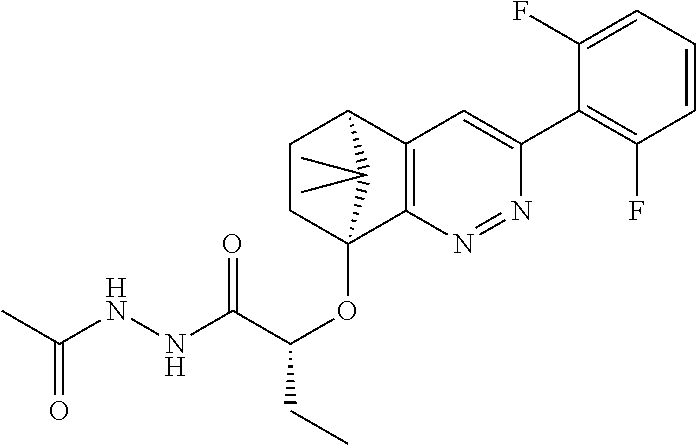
C1CC2(OC(C(NNC(C)=O)=O)CC)C3=C(C1C2(C)C)C=C(C1=C(F)C=CC=C1F)N=N3
